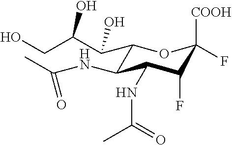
C1(C(C(O)CO)O)C(NC(C)=O)C(NC(C)=O)C(F)C([COOH])(F)O1
